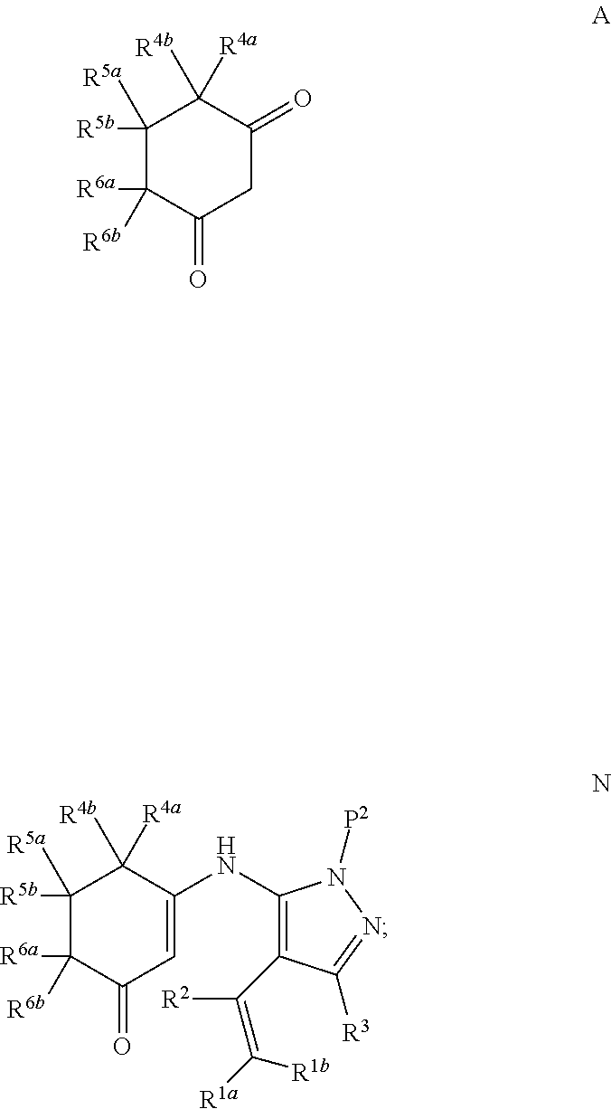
C1([R5b])([R5a])C([R6a])([R6b])C(=O)CC(=O)C1([R4a])[R4b].C1([R5b])([R5a])C([R6a])([R6b])C(=O)C=C(NC2=C(C([R2])=C([R1a])[R1b])C([R3])=NN2[P2])C1([R4a])[R4b]
